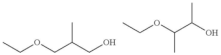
CCOCC(CO)C.CCOC(C(O)C)C
